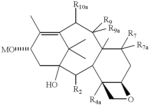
C12(O)C(C)(C)C(=C(C)C([MO])C1)C([R10a])C([R9])([R9a])C1(C)C(C2[R2])C2([R4a])C(CC1([R7])[R7a])OC2
